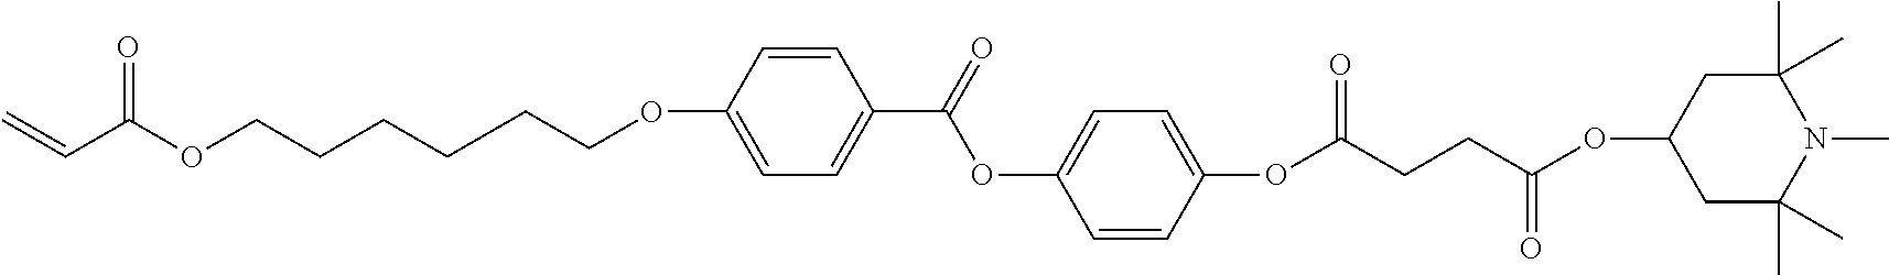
C1C(OC(CCC(OC2=CC=C(OC(C3=CC=C(OCCCCCCOC(C=C)=O)C=C3)=O)C=C2)=O)=O)CC(C)(C)N(C)C1(C)C
